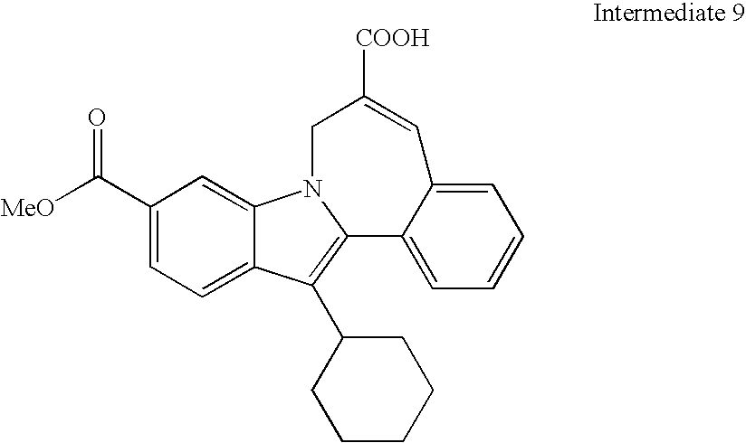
C1(C([MeO])=O)=CC=C2C(=C1)N1CC([COOH])=CC3=CC=CC=C3C1=C2C1CCCCC1
